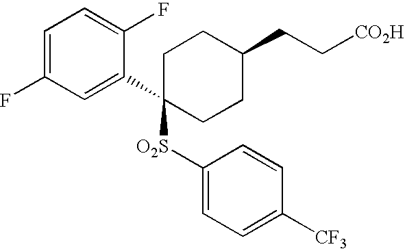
C1=C(F)C=C(C2([O2S]C3=CC=C([CF3])C=C3)CCC(CC[CO2H])CC2)C(F)=C1
